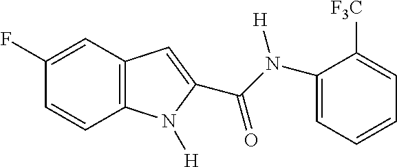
C1(F)=CC2=C(C=C1)N([H])C(C(=O)N([H])C1=CC=CC=C1[F3C])=C2
